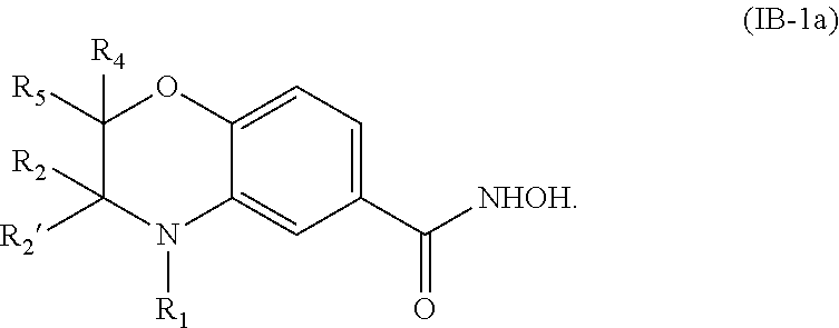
C1=C2C(=CC(C([NHOH])=O)=C1)N([R1])C([R2])([R2])C([R4])([R5])O2
